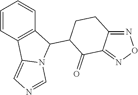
N1=C2C(=NO1)C(=O)C(C1C3=C(C4=CN=CN14)C=CC=C3)CC2
